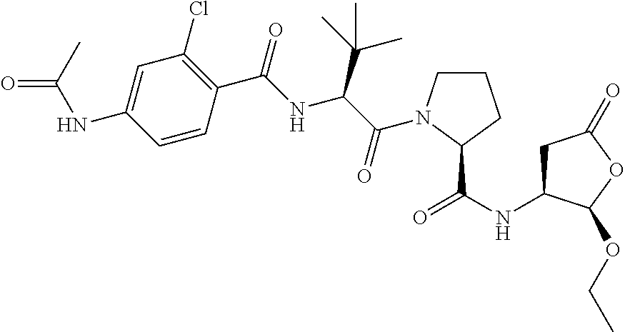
C1=C(NC(C)=O)C=CC(C(=O)NC(C(C)(C)C)C(=O)N2CCCC2C(NC2CC(=O)OC2OCC)=O)=C1Cl
